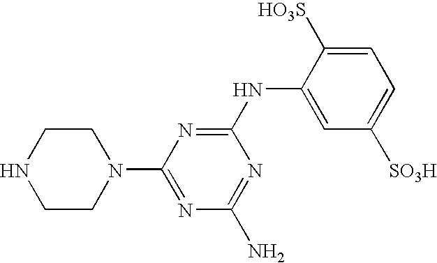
N(C1=NC(N2CCNCC2)=NC(N)=N1)C1=CC([SO3H])=CC=C1[HO3S]
